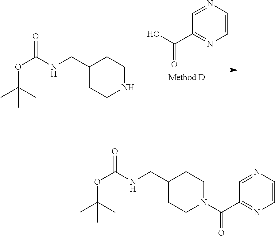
O(C(C)(C)C)C(=O)NCC1CCNCC1.OC(C1=NC=CN=C1)=O.O(C(C)(C)C)C(=O)NCC1CCN(C(C2=NC=CN=C2)=O)CC1
